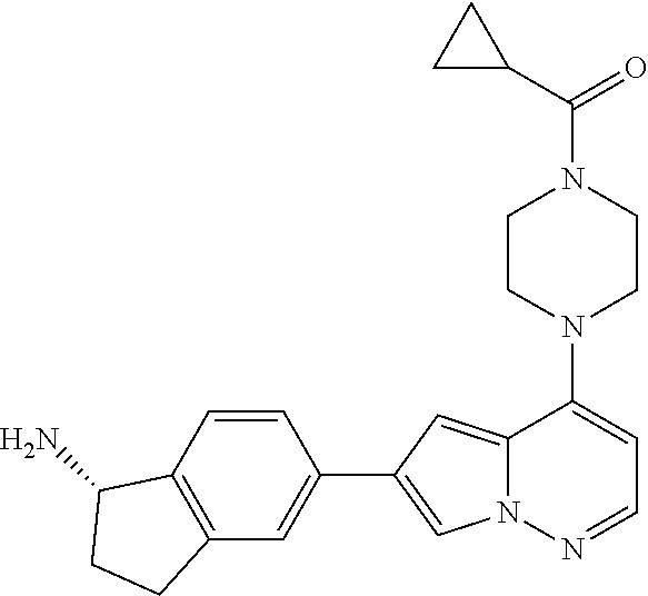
N1(C2=CC=NN3C2=CC(C2=CC4=C(C=C2)C(N)CC4)=C3)CCN(C(=O)C2CC2)CC1
